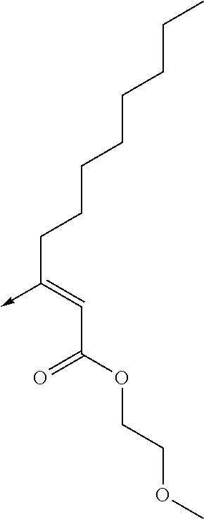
C(C(OCCOC)=O)=C(CCCCCCCC)->C
